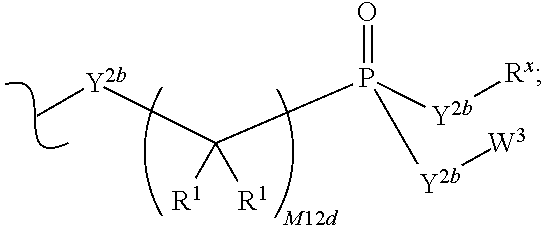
[Y2b](C)C(P([Y2b][Rx])(=O)[Y2b][W3])([R1])[R1]
